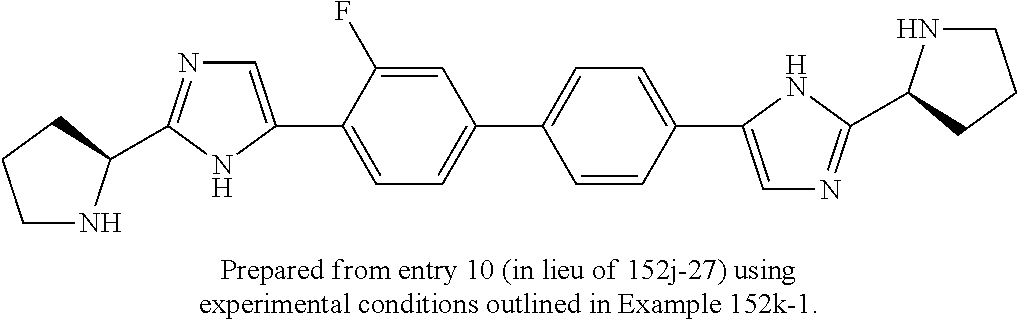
C1NC(C2=NC=C(C3=CC=C(C4=CC=C(C5=CN=C(C6NCCC6)N5)C=C4)C=C3F)N2)CC1
